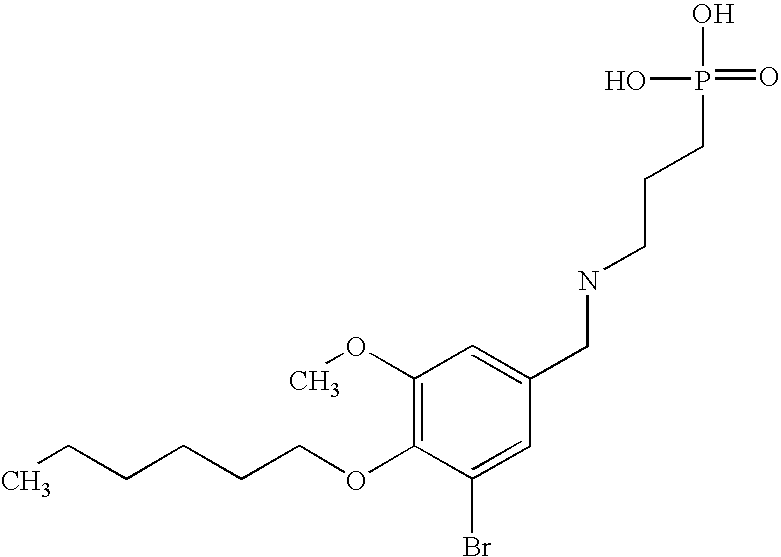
C(COC1=C(OC)C=C(CNCCCP(=O)(O)O)C=C1Br)CCCC
